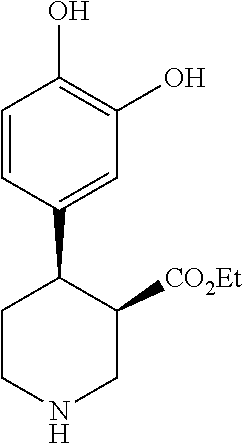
C1=CC(C2CCNCC2[CO2Et])=CC(O)=C1O
